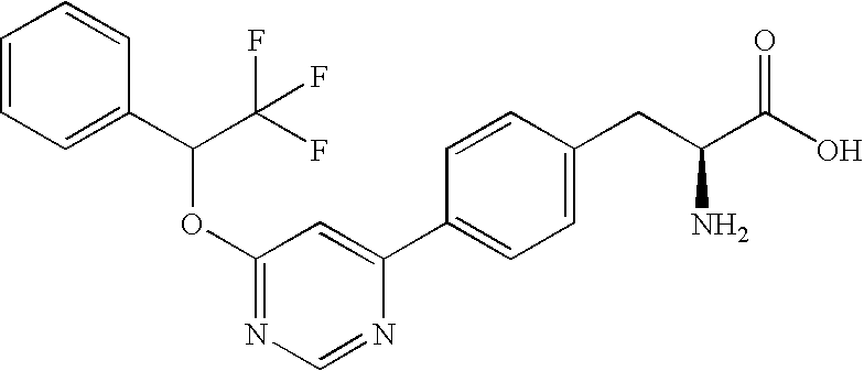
OC(C(CC1=CC=C(C2=CC(OC(C3=CC=CC=C3)C(F)(F)F)=NC=N2)C=C1)N)=O
